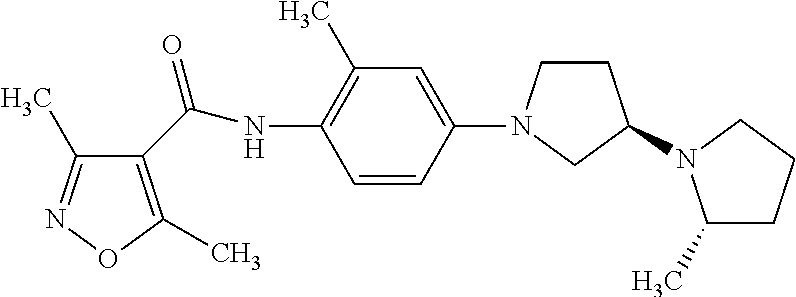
C1(C(NC2=C(C)C=C(N3CCC(N4C(C)CCC4)C3)C=C2)=O)=C(C)ON=C1C
